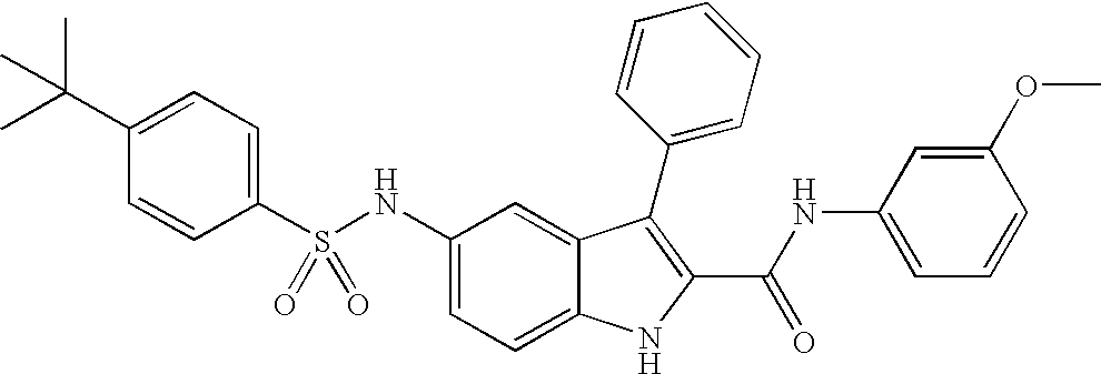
C1(C(C)(C)C)=CC=C(S(NC2=CC=C3C(=C2)C(C2=CC=CC=C2)=C(C(NC2=CC=CC(OC)=C2)=O)N3)(=O)=O)C=C1
